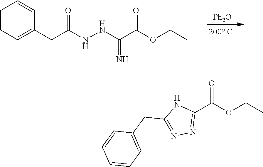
C1=CC=C(CC(NNC(C(OCC)=O)=N)=O)C=C1.[Ph2O].C1(C(OCC)=O)=NN=C(CC2=CC=CC=C2)N1
